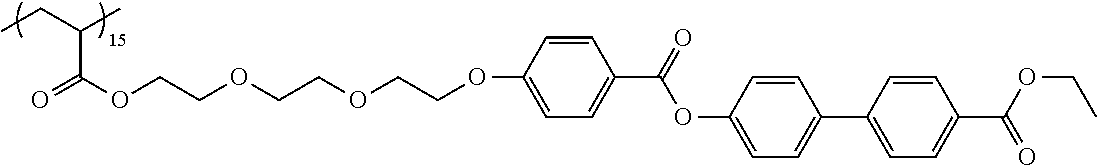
C(C(OCCOCCOCCOC1=CC=C(C(=O)OC2=CC=C(C3=CC=C(C(OCC)=O)C=C3)C=C2)C=C1)=O)(CC)C
